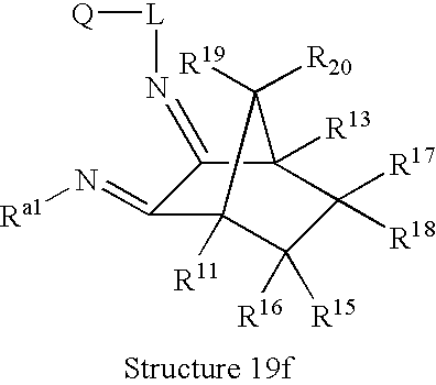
C1(=N[Ra1])C2([R11])C([R16])([R15])C([R18])([R17])C([R13])(C1=N[L][Q])C2([R19])[R20]
